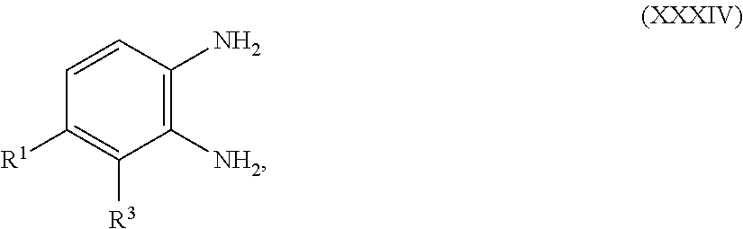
C1([R1])=C([R3])C([NH2])=C(N)C=C1
